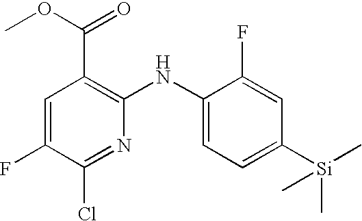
C1=C(F)C(Cl)=NC(NC2=CC=C([Si](C)(C)C)C=C2F)=C1C(OC)=O
